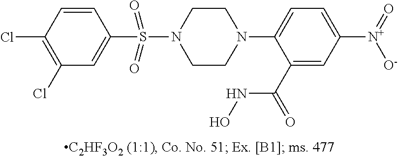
N1(C2=CC=C([N+](=O)[O-])C=C2C(=O)NO)CCN(S(=O)(=O)C2=CC(Cl)=C(Cl)C=C2)CC1
